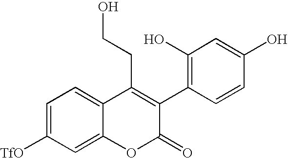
C1=C([TfO])C=C2C(=C1)C(CCO)=C(C1=C(O)C=C(O)C=C1)C(=O)O2
